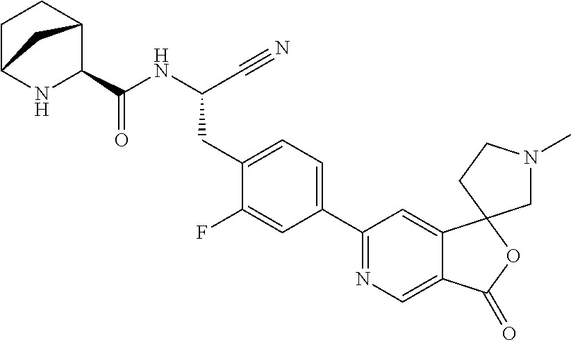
N(C(C#N)CC1=CC=C(C2=NC=C3C(=C2)C2(OC3=O)CN(C)CC2)C=C1F)C(=O)C1C2CCC(N1)C2
